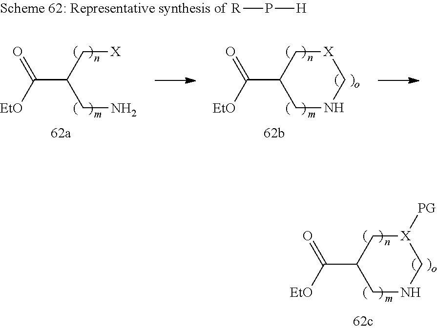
C(C(C[X])CN)(=O)[EtO].C(C1C[X]CNC1)(=O)[EtO].[R]P[H].C(C1C[X]([PG])CNC1)(=O)[EtO]
